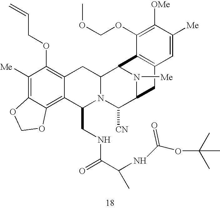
C1([Me])=C2C(=C3C(=C1OCC=C)CC1N(C3CNC(C(NC(OC(C)(C)C)=O)C)=O)C([CN])C3N([Me])C1C1=C(C3)C=C([Me])C([OMe])=C1OCOC)OCO2
